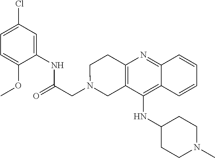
C1(Cl)=CC=C(OC)C(NC(CN2CC3=C(CC2)N=C2C(=C3NC3CCN(C)CC3)C=CC=C2)=O)=C1
